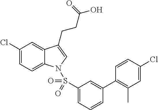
C1(Cl)=CC=C2C(=C1)C(CCC(O)=O)=CN2S(C1=CC=CC(C2=C(C)C=C(Cl)C=C2)=C1)(=O)=O
